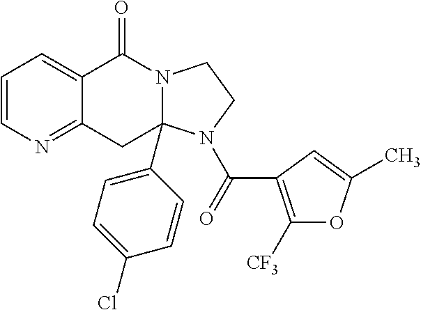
C1=CN=C2C(=C1)C(=O)N1CCN(C(=O)C3=C([CF3])OC(C)=C3)C1(C1=CC=C(Cl)C=C1)C2
